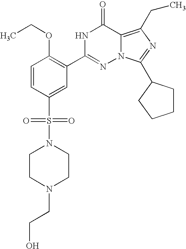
C1=CC(S(N2CCN(CCO)CC2)(=O)=O)=CC(C2=NN3C(=C(CC)N=C3C3CCCC3)C(=O)N2)=C1OCC
